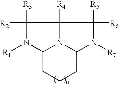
C1([R3])([R2])N([R1])C2N3C1([R4])C([R5])([R6])N([R7])C3CCC2
